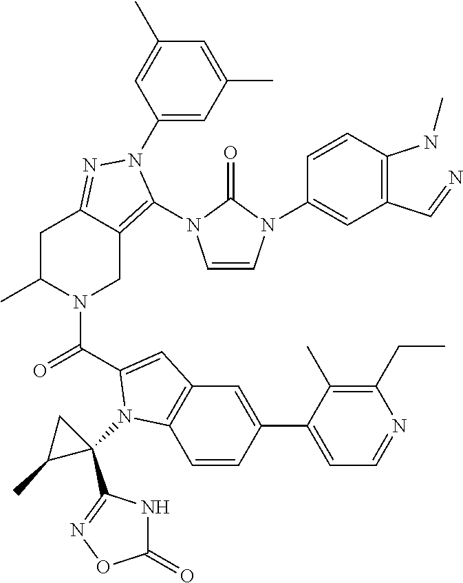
C1(N2N=C3CC(C)N(C(=O)C4=CC5=C(C=CC(C6=CC=NC(CC)=C6C)=C5)N4C4(C5=NOC(=O)N5)CC4C)CC3=C2N2C=CN(C3=CC(C=N)=C(NC)C=C3)C2=O)=CC(C)=CC(C)=C1
